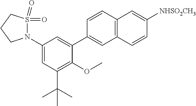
C1(N2S(=O)(=O)CCC2)=CC(C(C)(C)C)=C(OC)C(C2=CC3=C(C=C2)C=C([NHSO2CH3])C=C3)=C1
